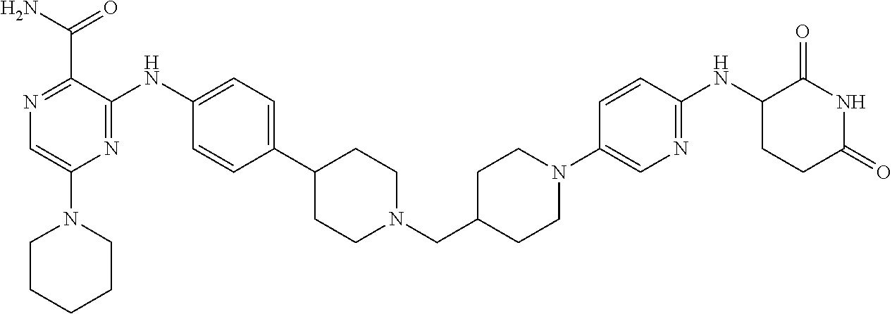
N1=C(C(N)=O)C(NC2=CC=C(C3CCN(CC4CCN(C5=CN=C(NC6C(=O)NC(=O)CC6)C=C5)CC4)CC3)C=C2)=NC(N2CCCCC2)=C1
